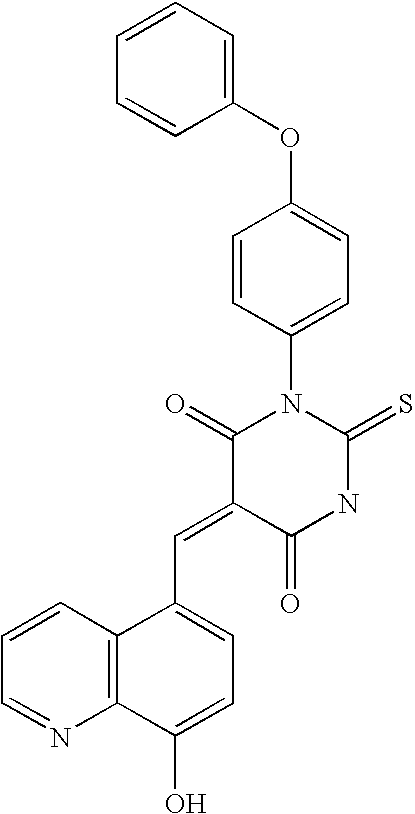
C1=CC=CC(OC2=CC=C(N3C(=O)C(=CC4=CC=C(O)C5=C4C=CC=N5)C(=O)NC3=S)C=C2)=C1
